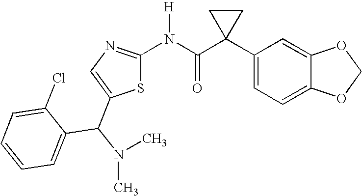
C1(C2(C(N([H])C3=NC=C(C(N(C)C)C4=CC=CC=C4Cl)S3)=O)CC2)=CC=C2C(=C1)OCO2
